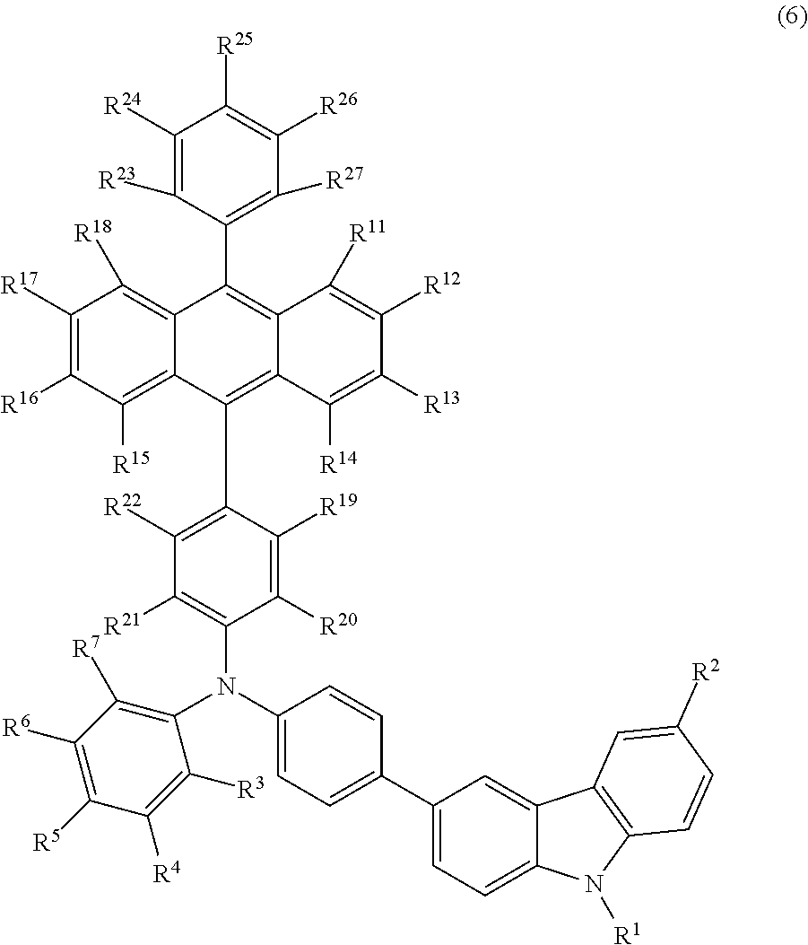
C1([R17])=C([R16])C([R15])=C2C(=C1[R18])C(C1=C([R27])C([R26])=C([R25])C([R24])=C1[R23])=C1C(=C2C2=C([R22])C([R21])=C(N(C3=CC=C(C4=CC=C5C(=C4)C4=C(N5[R1])C=CC([R2])=C4)C=C3)C3=C([R7])C([R6])=C([R5])C([R4])=C3[R3])C([R20])=C2[R19])C([R14])=C([R13])C([R12])=C1[R11]
